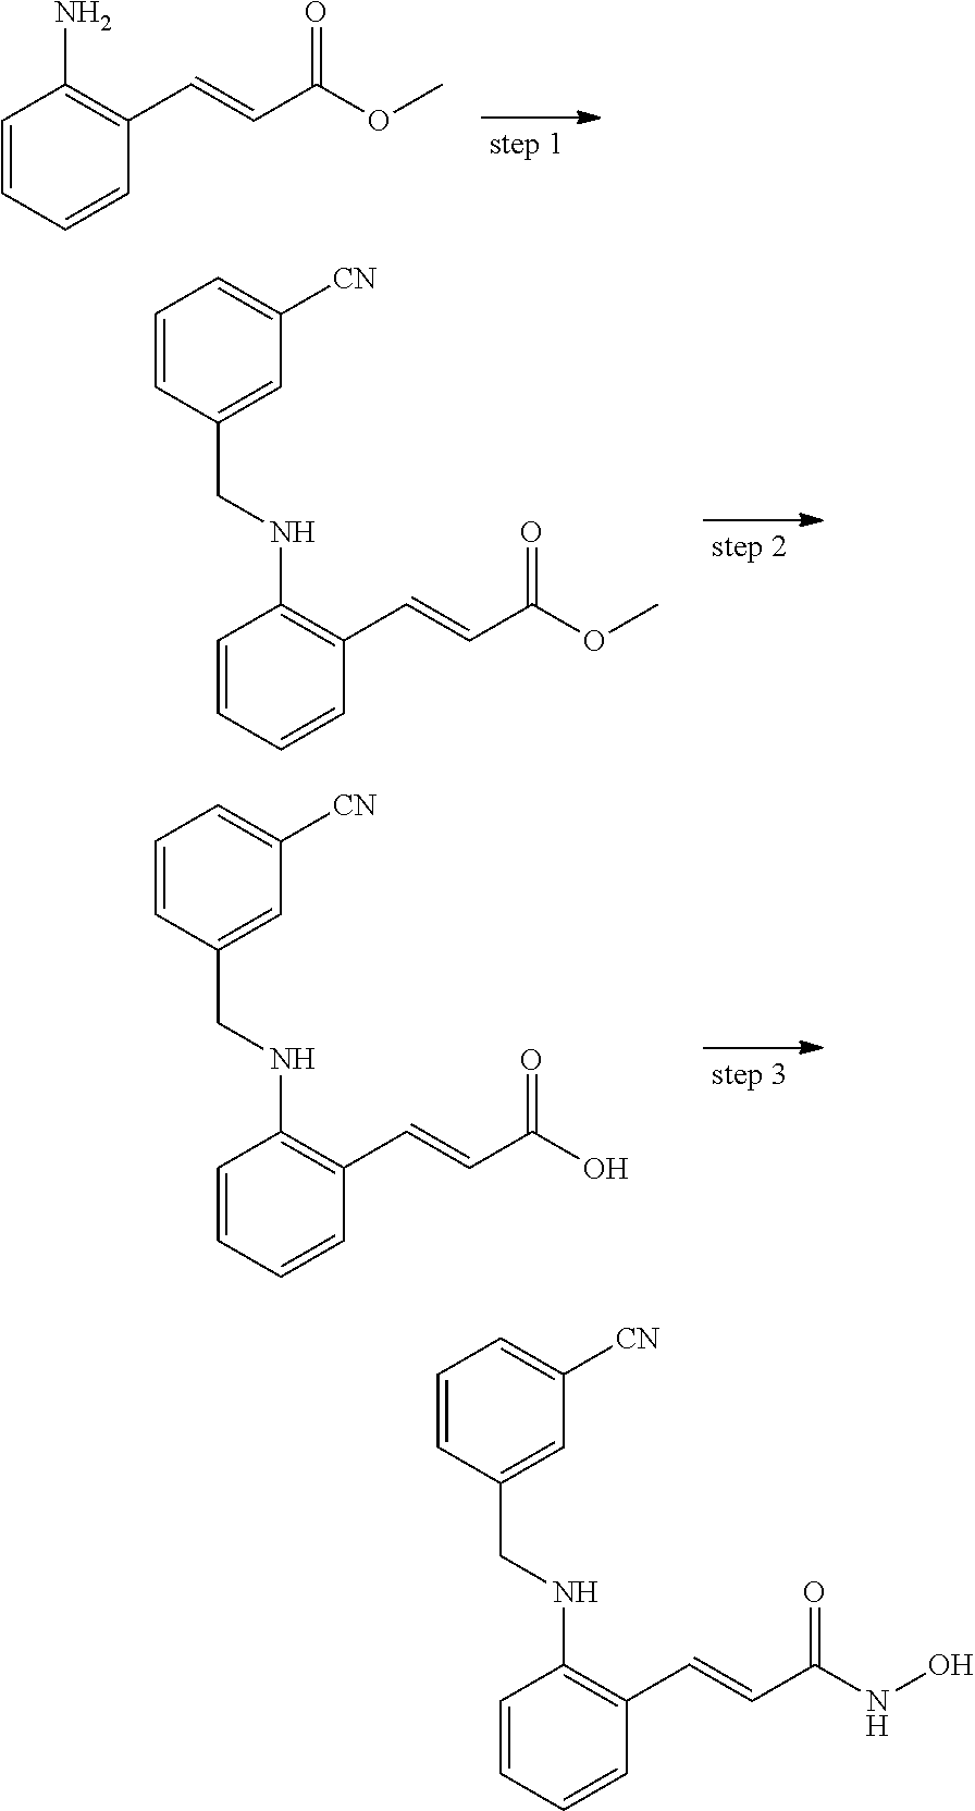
C1=CC=CC(C=CC(=O)OC)=C1N.C1=CC=CC(C=CC(=O)OC)=C1NCC1=CC([CN])=CC=C1.C1=CC=CC(C=CC(=O)O)=C1NCC1=CC([CN])=CC=C1.C1=CC=CC(C=CC(=O)NO)=C1NCC1=CC([CN])=CC=C1
